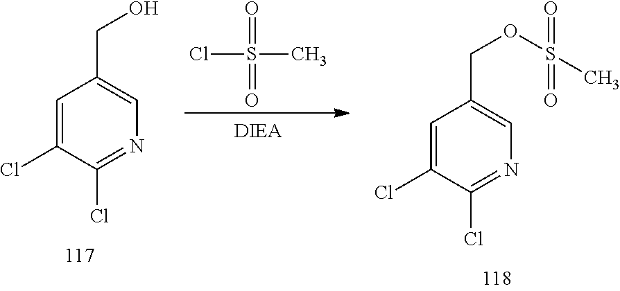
C1=C(Cl)C(Cl)=NC=C1CO.O=S(=O)(C)Cl.C1=C(Cl)C(Cl)=NC=C1COS(=O)(=O)C
